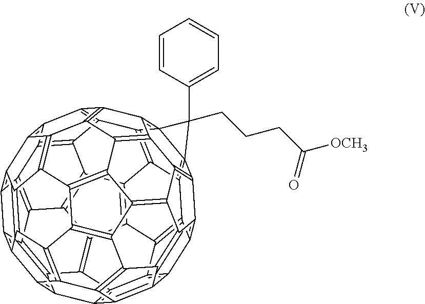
C1(C2(CCCC([OCH3])=O)C34=C5C6=C7C8=C9C6=C6C%10=C%11C%12=C%13C(=C9%11)C9=C8C8=C%11C7=C7C%14=C%11C%11=C%15C%16=C%17C%18=C%19C(=C%13C%13=C9C8=C%11C%16=C%13%19)C8=C%12C9=C%10C(=C63)C3=C6C9=C8C%18=C8C%17=C9C%15=C%14C%10=C9C(=C68)C3=C42C%10=C75)=CC=CC=C1
